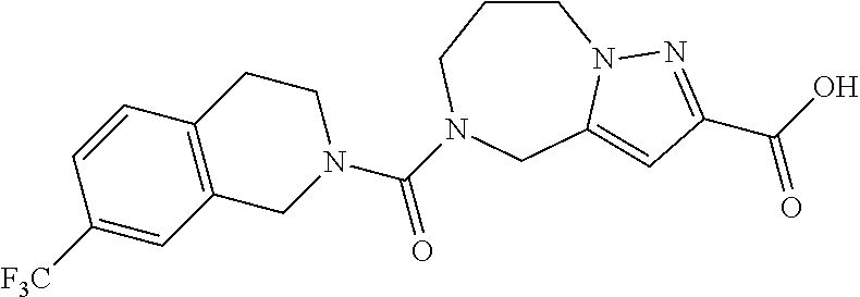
C1CCN(C(N2CCC3=C(C2)C=C([F3C])C=C3)=O)CC2=CC(C(O)=O)=NN12
